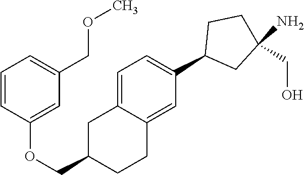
C1=C2C(=CC(C3CC(N)(CO)CC3)=C1)CCC(COC1=CC(COC)=CC=C1)C2
